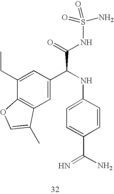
C1(CC)=CC(C(NC2=CC=C(C(=N)N)C=C2)C(=O)NS(=O)(=O)N)=CC2=C1OC=C2C
